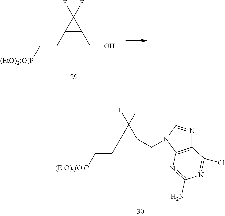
C1(F)(F)C(CC[(EtO)2(O)P])C1CO.C1(F)(F)C(CC[(EtO)2(O)P])C1CN1C=NC2=C1N=C(N)N=C2Cl
